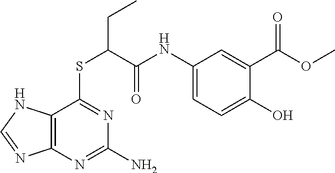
C1(NC(C(SC2=NC(N)=NC3=C2NC=N3)CC)=O)=CC=C(O)C(C(=O)OC)=C1
